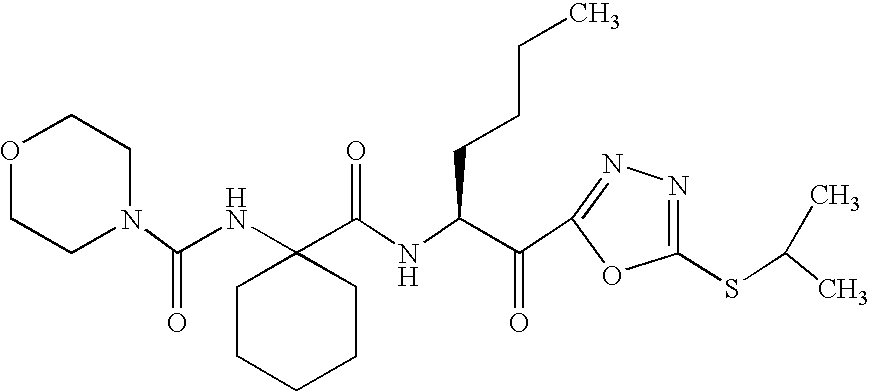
O1CCN(C(NC2(C(NC(C(=O)C3=NN=C(SC(C)C)O3)CCCC)=O)CCCCC2)=O)CC1
